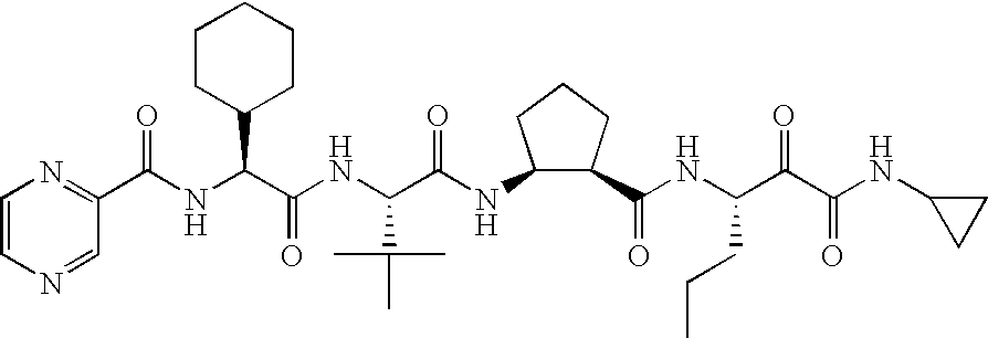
C1=CN=CC(C(NC(C(NC(C(NC2C(C(NC(C(C(NC3CC3)=O)=O)CCC)=O)CCC2)=O)C(C)(C)C)=O)C2CCCCC2)=O)=N1
